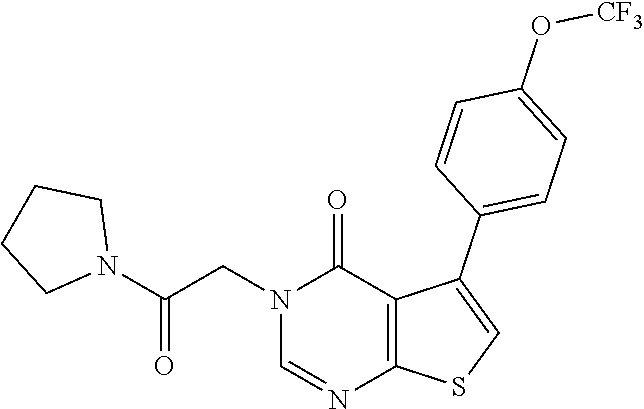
N1=CN(CC(N2CCCC2)=O)C(=O)C2=C1SC=C2C1=CC=C(O[CF3])C=C1
